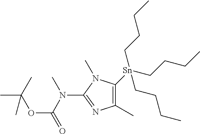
C1(C)=C([Sn](CCCC)(CCCC)CCCC)N(C)C(N(C)C(=O)OC(C)(C)C)=N1
